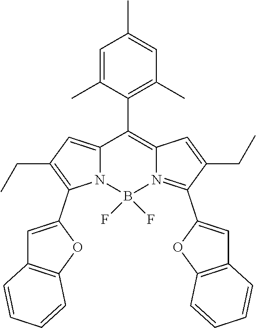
C12=CC(CC)=C(C3=CC4=C(O3)C=CC=C4)N1B(F)(F)N1=C(C3=CC4=C(O3)C=CC=C4)C(CC)=CC1=C2C1=C(C)C=C(C)C=C1C
